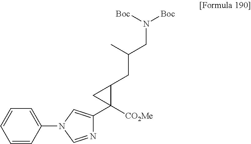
N1(C2=CC=CC=C2)C=NC(C2([CO2Me])C(CC(CN([Boc])[Boc])C)C2)=C1
